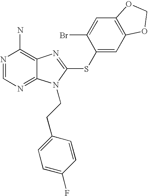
N1=CN=C2C(=C1N)N=C(SC1=CC3=C(C=C1Br)OCO3)N2CCC1=CC=C(F)C=C1
